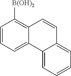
C1=CC=C2C(=C1[B(OH)2])C=CC1=CC=CC=C21
